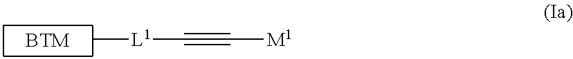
C[L1]C#C[M1]
